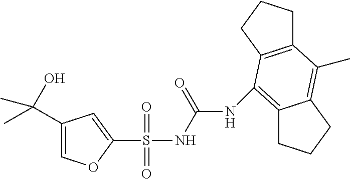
C1=C(C(O)(C)C)C=C(S(NC(=O)NC2=C3CCCC3=C(C)C3=C2CCC3)(=O)=O)O1
